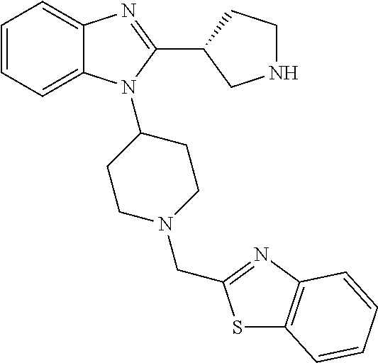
C1=CC=C2C(=C1)N=C(C1CNCC1)N2C1CCN(CC2=NC3=C(S2)C=CC=C3)CC1
